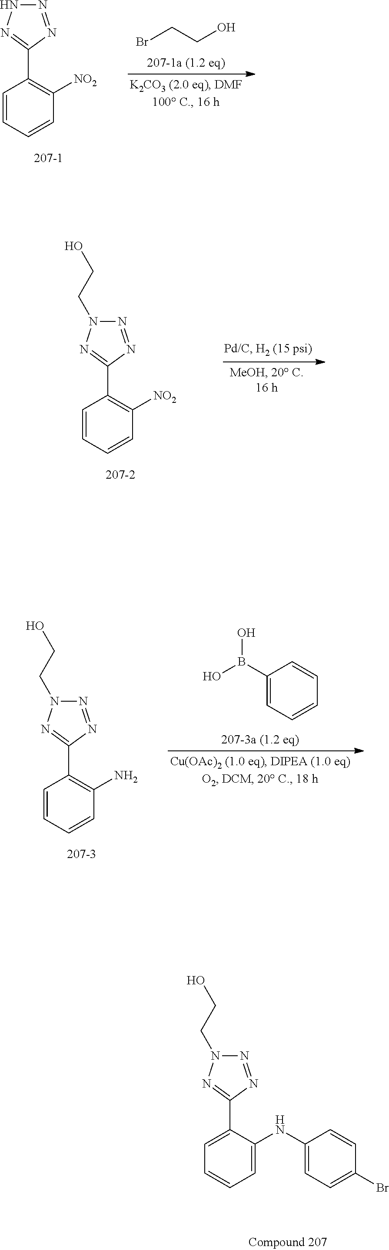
N1=NC(C2=C([NO2])C=CC=C2)=NN1.BrCCO.N1=NC(C2=C([NO2])C=CC=C2)=NN1CCO.N1=NC(C2=C(N)C=CC=C2)=NN1CCO.C1(B(O)O)=CC=CC=C1.N1=NC(C2=CC=CC=C2NC2=CC=C(Br)C=C2)=NN1CCO
